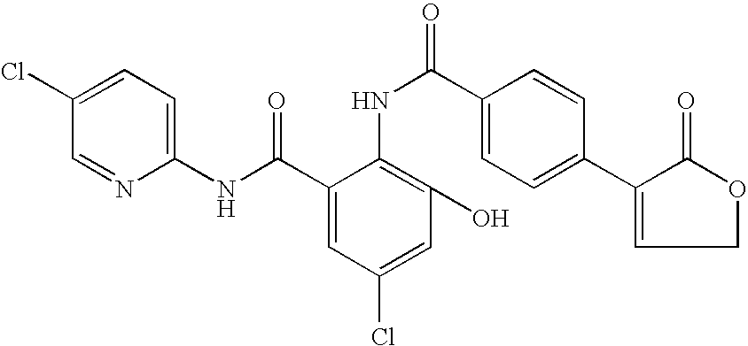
C1(Cl)=CC=C(NC(C2=CC(Cl)=CC(O)=C2NC(=O)C2=CC=C(C3=CCOC3=O)C=C2)=O)N=C1
